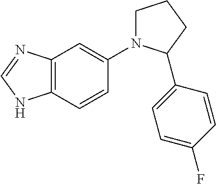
C1CCC(C2=CC=C(F)C=C2)N1C1=CC2=C(C=C1)NC=N2
